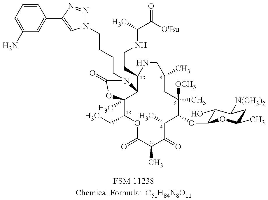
C12(C)C(CC)OC(=O)C(C)C(=O)C(C)C(OC3C(O)C([N(CH3)2])CC(C)O3)C(C)([OCH3])CC(C)CNC(CCNC(C)C(=O)[OtBu])C1N(CCCCN1N=NC(C3=CC(N)=CC=C3)=C1)C(=O)O2.[FSM-11238Chemical Formula:  C51H84N8O11]
